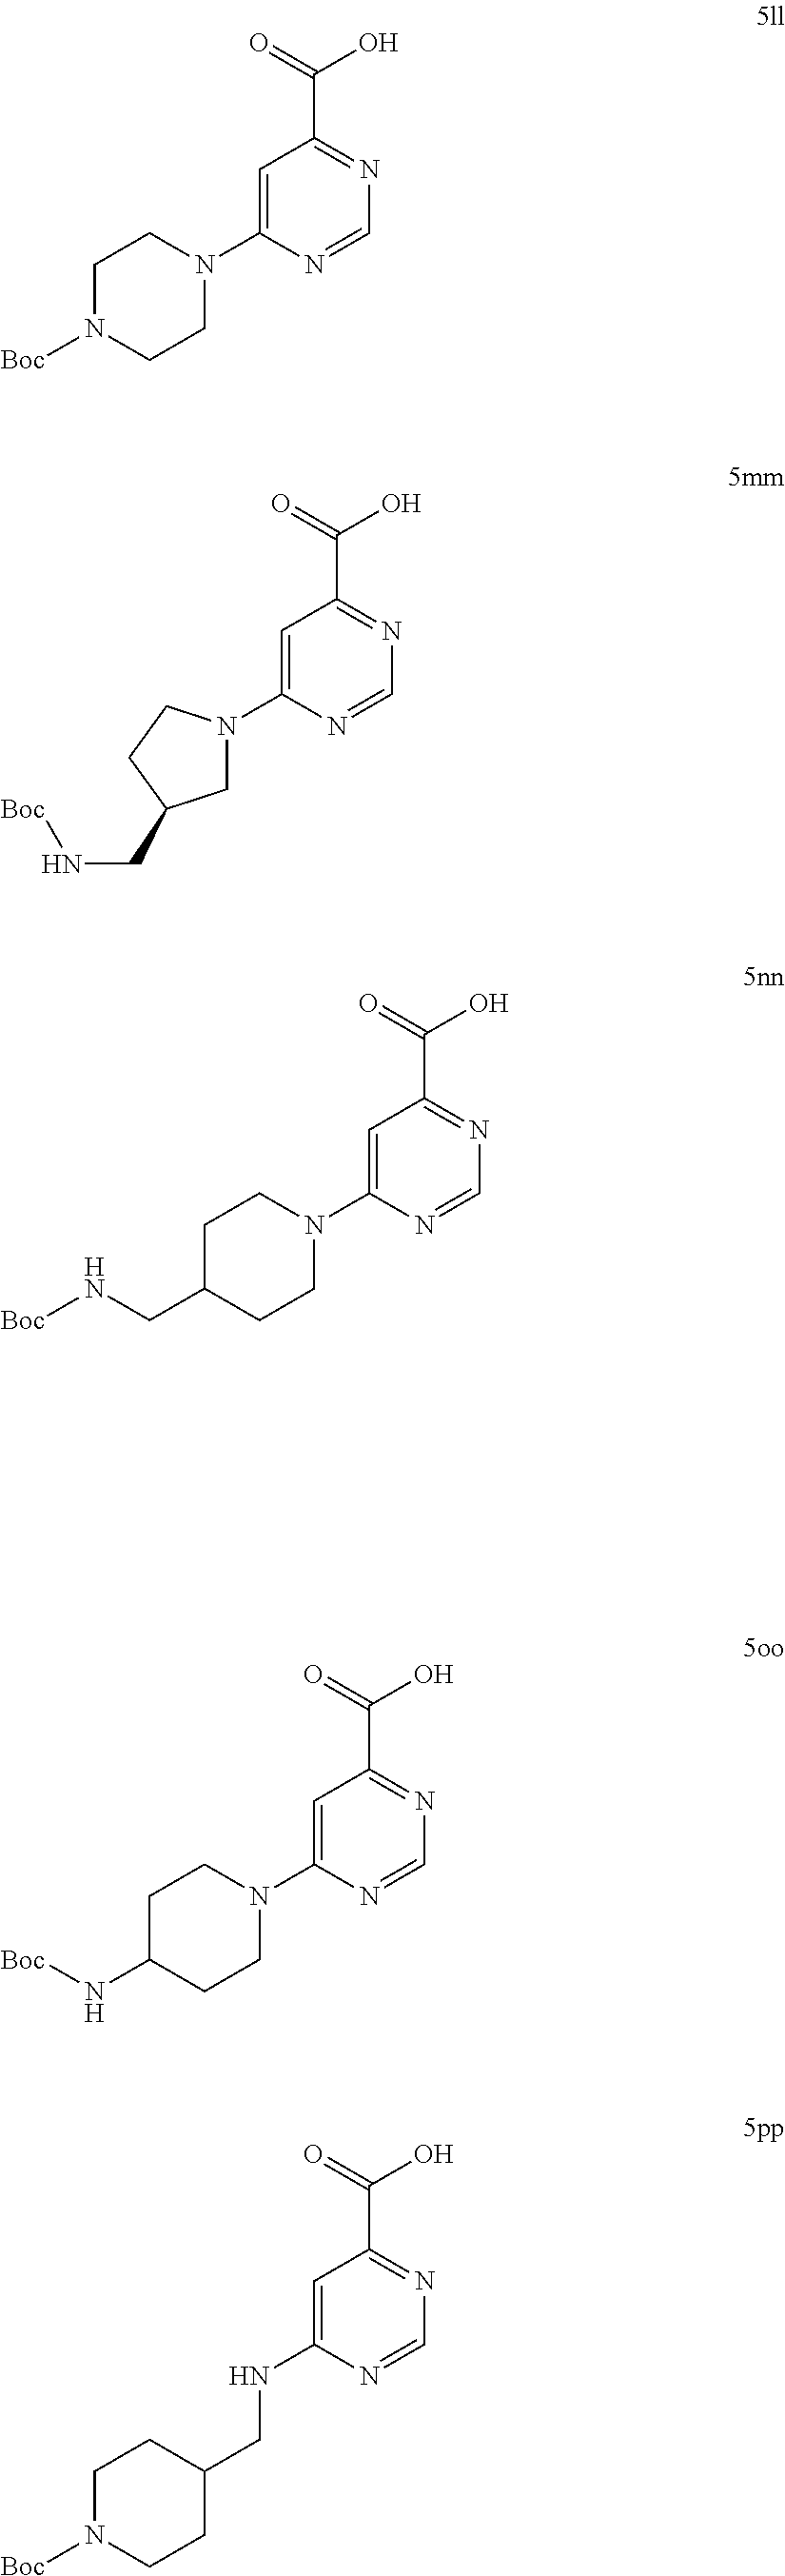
C1=C(N2CCN([Boc])CC2)N=CN=C1C(=O)O.C1=C(N2CC(CN[Boc])CC2)N=CN=C1C(=O)O.C1=C(N2CCC(CN[Boc])CC2)N=CN=C1C(=O)O.C1=C(N2CCC(N[Boc])CC2)N=CN=C1C(=O)O.C1=C(NCC2CCN([Boc])CC2)N=CN=C1C(=O)O
